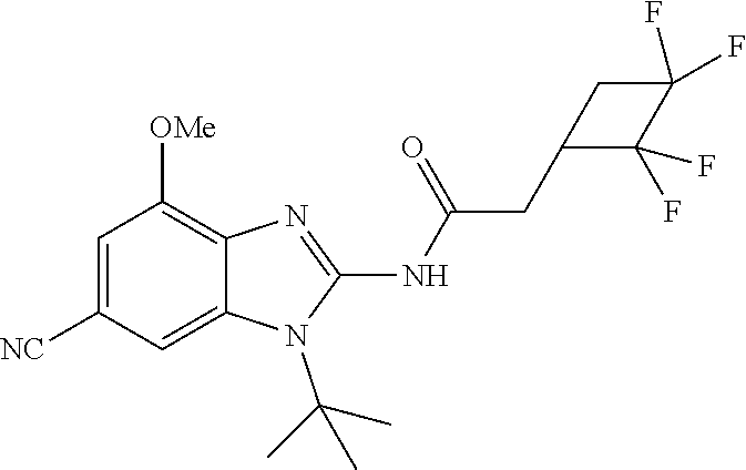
C1=C([NC])C=C2C(=C1[OMe])N=C(NC(=O)CC1CC(F)(F)C1(F)F)N2C(C)(C)C
